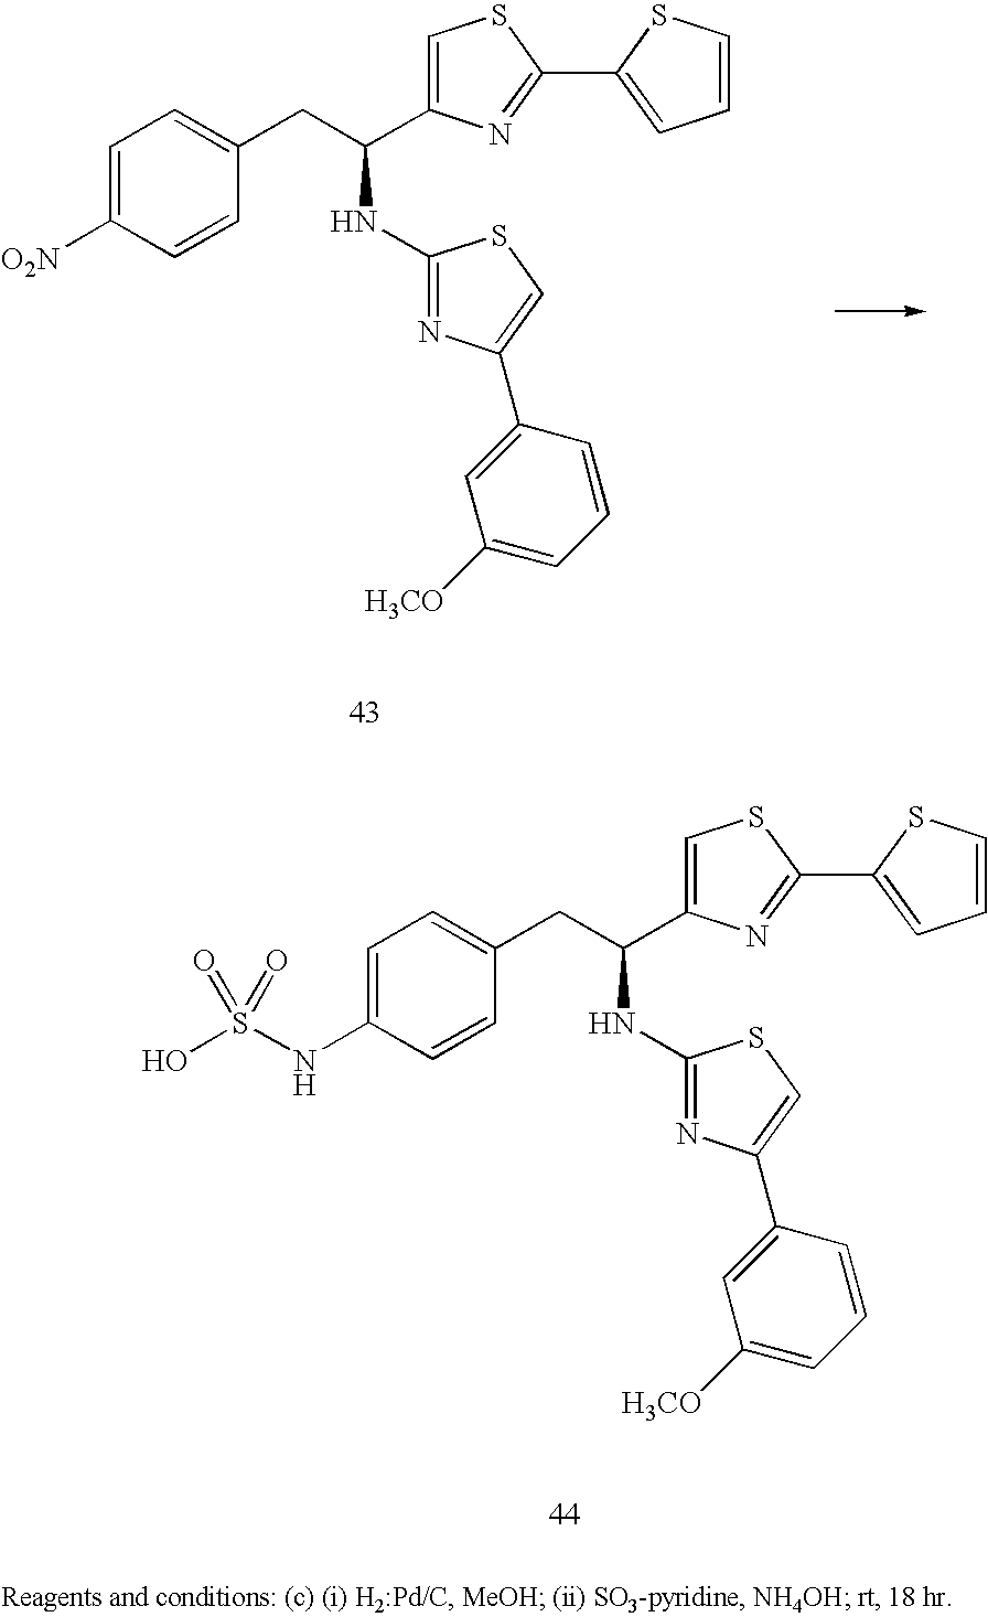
C1=C([O2N])C=CC(CC(NC2=NC(C3=CC([H3CO])=CC=C3)=CS2)C2=CSC(C3=CC=CS3)=N2)=C1.C1=C(NS(O)(=O)=O)C=CC(CC(NC2=NC(C3=CC([H3CO])=CC=C3)=CS2)C2=CSC(C3=CC=CS3)=N2)=C1
